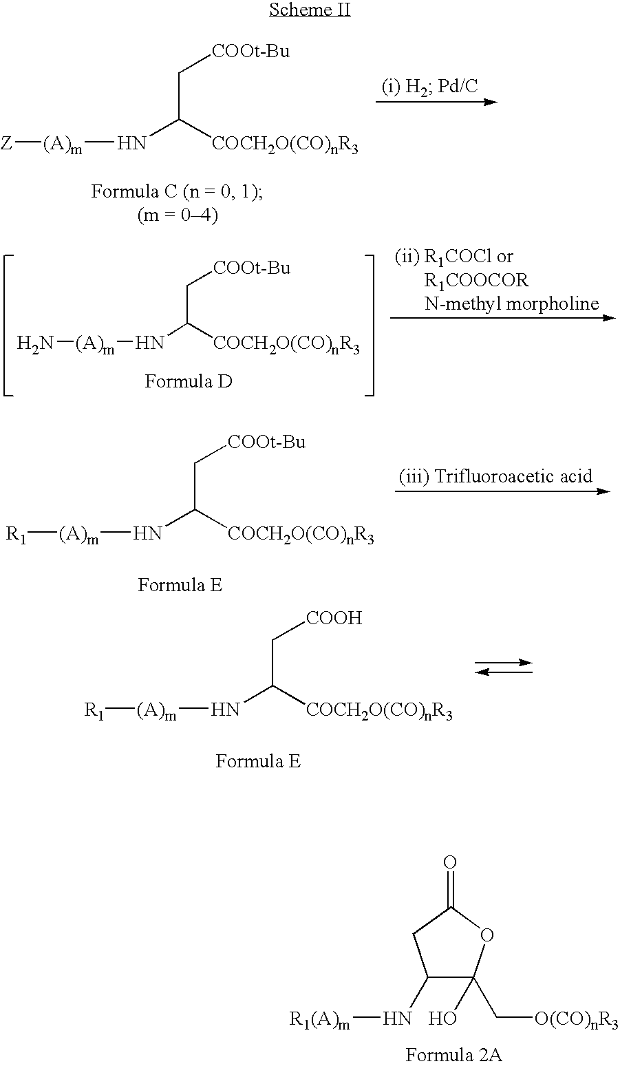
[Z][(A)m]NC([COCH2O(CO)nR3])C[COOt-Bu].N[(A)m]NC([COCH2O(CO)nR3])C[COOt-Bu].[R1][(A)m]NC([COCH2O(CO)nR3])C[COOt-Bu].[R1][(A)m]NC([COCH2O(CO)nR3])C[COOH].C1(N[R1(A)m])C(O)(C[O(CO)nR3])OC(=O)C1
